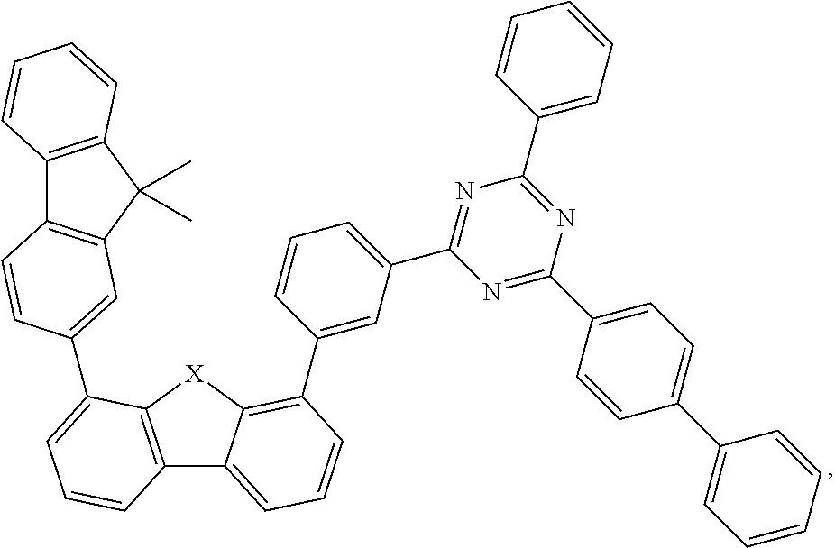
C12=C([X]C3=C(C4=CC(C5=NC(C6=CC=CC=C6)=NC(C6=CC=C(C7=CC=CC=C7)C=C6)=N5)=CC=C4)C=CC=C13)C(C1=CC3=C(C4=C(C3(C)C)C=CC=C4)C=C1)=CC=C2
